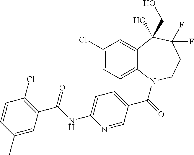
C12=CC(Cl)=CC=C1N(C(=O)C1=CC=C(NC(C3=C(Cl)C=CC(C)=C3)=O)N=C1)CCC(F)(F)C2(CO)O
